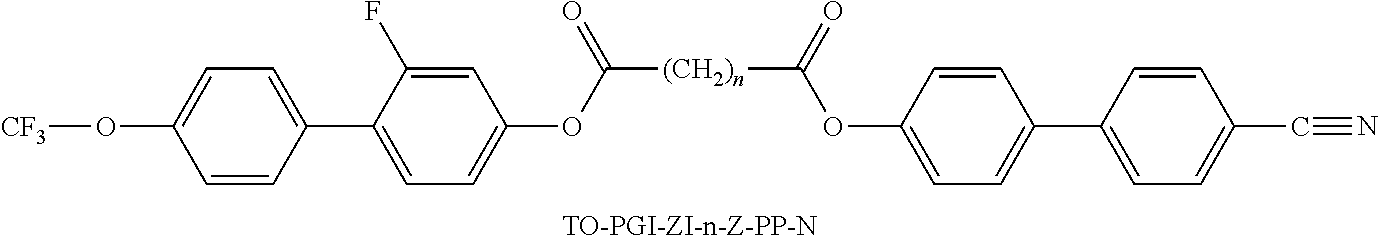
[(CH2)n](C(=O)OC1=CC=C(C2=CC=C(O[CF3])C=C2)C(F)=C1)C(OC1=CC=C(C2=CC=C(C#N)C=C2)C=C1)=O
